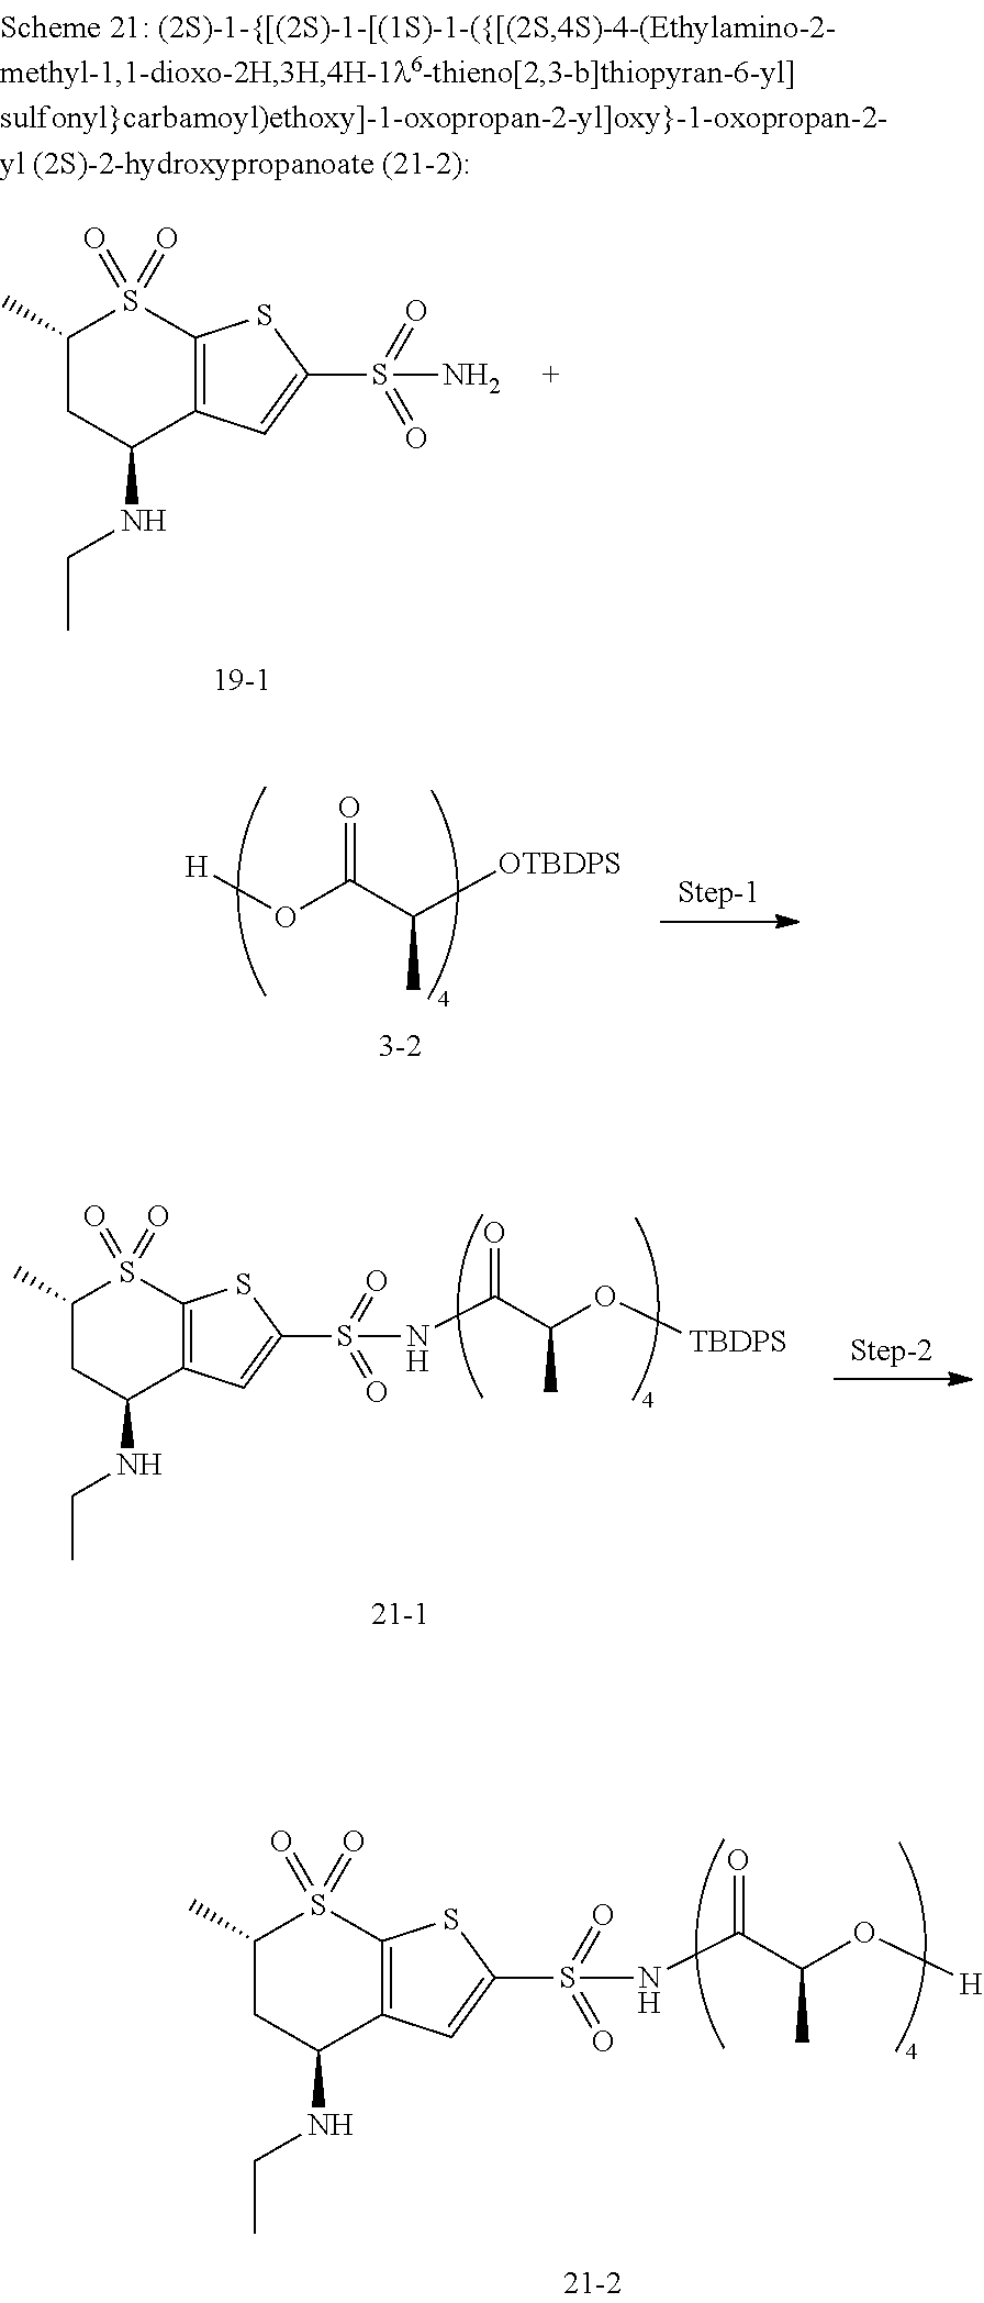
C1(C)CC(NCC)C2=C(S1(=O)=O)SC(S(=O)(=O)NC(=O)C(C)O[H])=C2.O=C(C([OTBDPS])C)O[H].C1(C)CC(NCC)C2=C(S1(=O)=O)SC(S(=O)(=O)NC(=O)C(C)O[TBDPS])=C2.C1(C)CC(NCC)C2=C(S1(=O)=O)SC(S(=O)(=O)N)=C2
